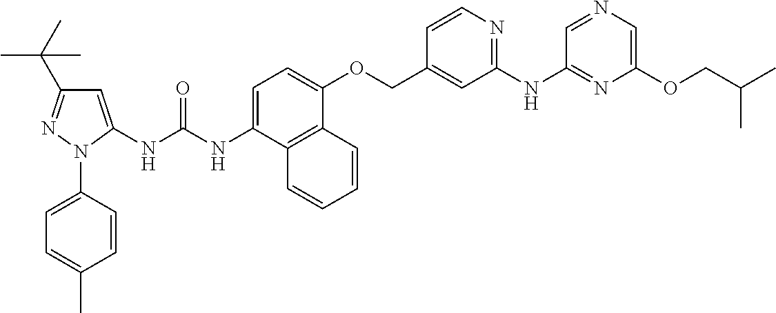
C1=C(NC(NC2=CC=C(OCC3=CC(NC4=NC(OCC(C)C)=CN=C4)=NC=C3)C3=C2C=CC=C3)=O)N(C2=CC=C(C)C=C2)N=C1C(C)(C)C
